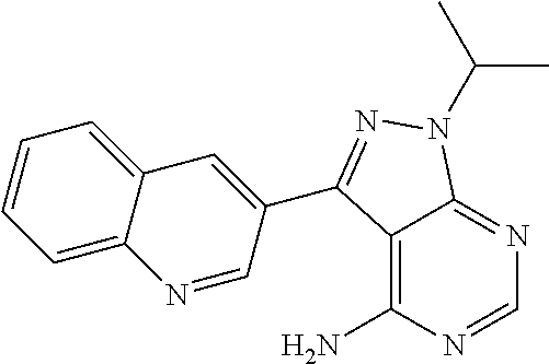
C12=C(N)N=CN=C1N(C(C)C)N=C2C1=CC2=CC=CC=C2N=C1
